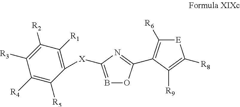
B1=C([X]C2=C([R1])C([R2])=C([R3])C([R4])=C2[R5])N=C(C2=C([R6])[E]C([R8])=C2[R9])O1
